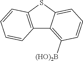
C12=C(SC3=CC=CC([(HO)2B])=C13)C=CC=C2
